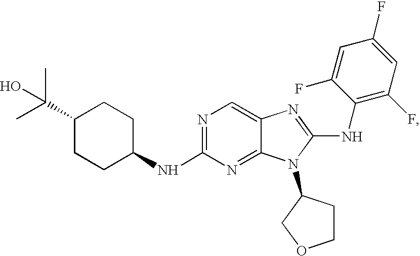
C1CC(NC2=NC=C3C(=N2)N(C2CCOC2)C(NC2=C(F)C=C(F)C=C2F)=N3)CCC1C(O)(C)C
